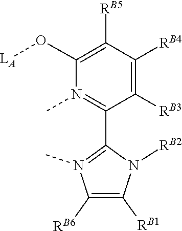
[RB6]C1=C([RB1])N([RB2])C(C2=N(C)C(O[LA])=C([RB5])C([RB4])=C2[RB3])=N1C
